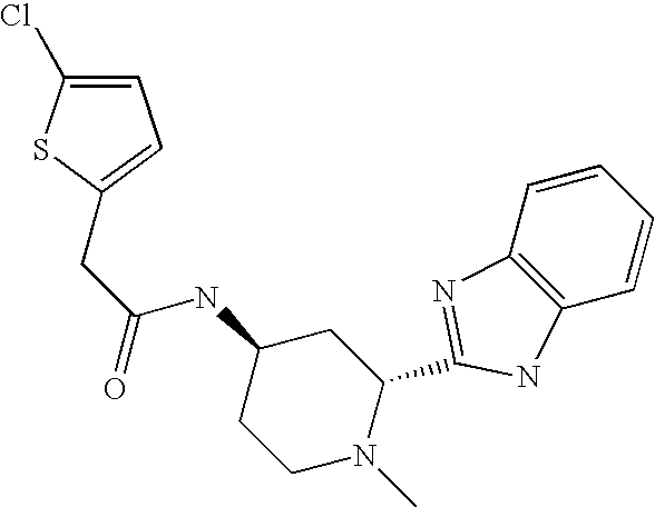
C12=C(C=CC=C1)N=C(C1N(C)CCC(NC(CC3=CC=C(Cl)S3)=O)C1)N2
